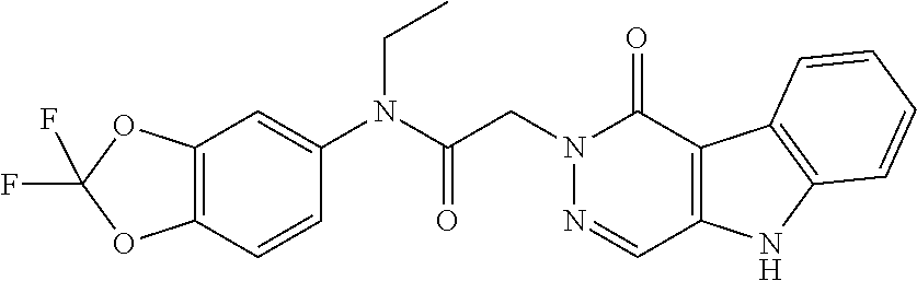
C12=C(C(=O)N(CC(=O)N(CC)C3=CC4=C(C=C3)OC(F)(F)O4)N=C1)C1=C(N2)C=CC=C1
